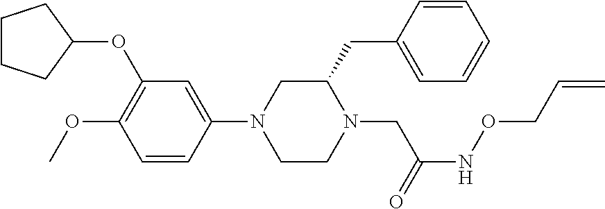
C1CCC(OC2=C(OC)C=CC(N3CCN(CC(NOCC=C)=O)C(CC4=CC=CC=C4)C3)=C2)C1
